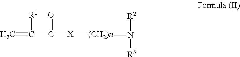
C=C(C([X][(CH2)n]N([R2])[R3])=O)[R1]
